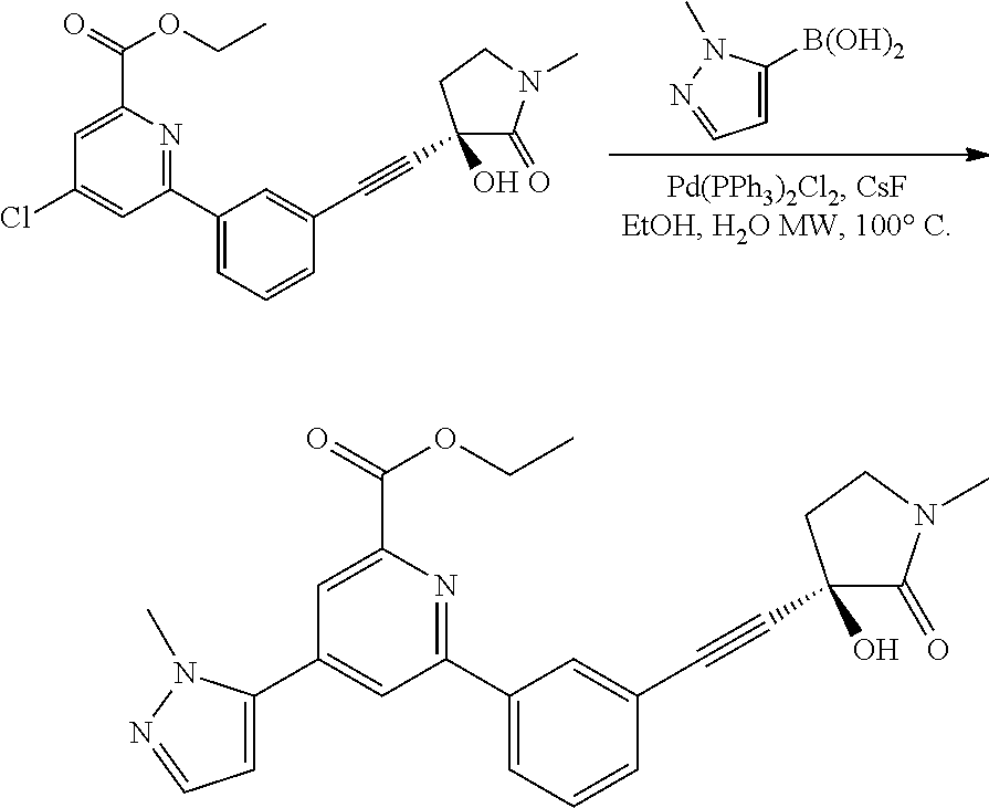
C1=C(C2=NC(C(=O)OCC)=CC(C3=CC=NN3C)=C2)C=C(C#CC2(O)C(=O)N(C)CC2)C=C1.C1=C(C2=NC(C(=O)OCC)=CC(Cl)=C2)C=C(C#CC2(O)C(=O)N(C)CC2)C=C1.[B(OH)2]C1=CC=NN1C
